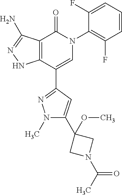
C12=C(C(C3=NN(C)C(C4(OC)CN(C(=O)C)C4)=C3)=CN(C3=C(F)C=CC=C3F)C1=O)NN=C2N
